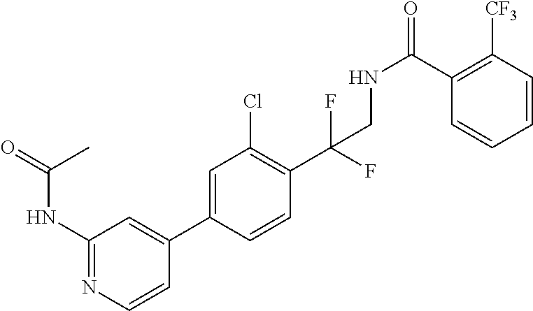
C1(C2=CC(NC(=O)C)=NC=C2)=CC(Cl)=C(C(F)(CNC(C2=C([CF3])C=CC=C2)=O)F)C=C1
